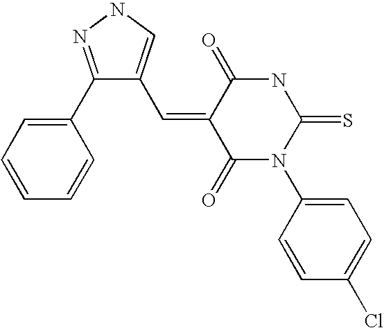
O=C1C(=CC2=CNN=C2C2=CC=CC=C2)C(=O)N(C2=CC=C(Cl)C=C2)C(=S)N1
